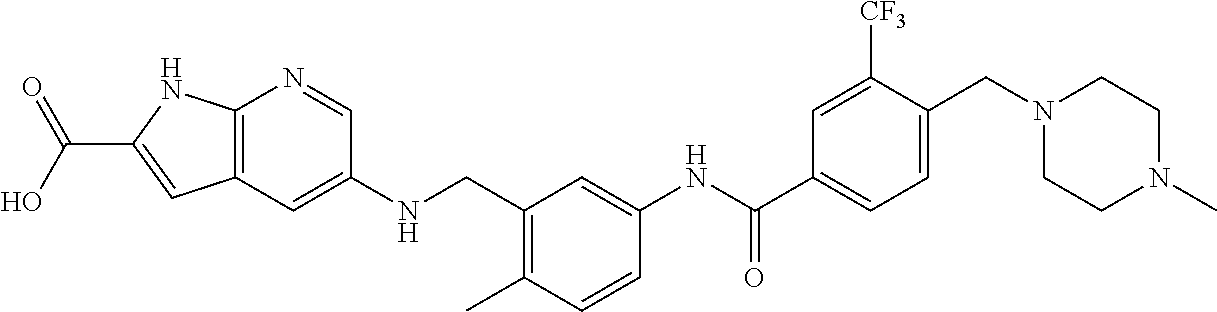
C1(C(NC2=CC(CNC3=CC4=C(N=C3)NC(C(O)=O)=C4)=C(C)C=C2)=O)=CC=C(CN2CCN(C)CC2)C([CF3])=C1
